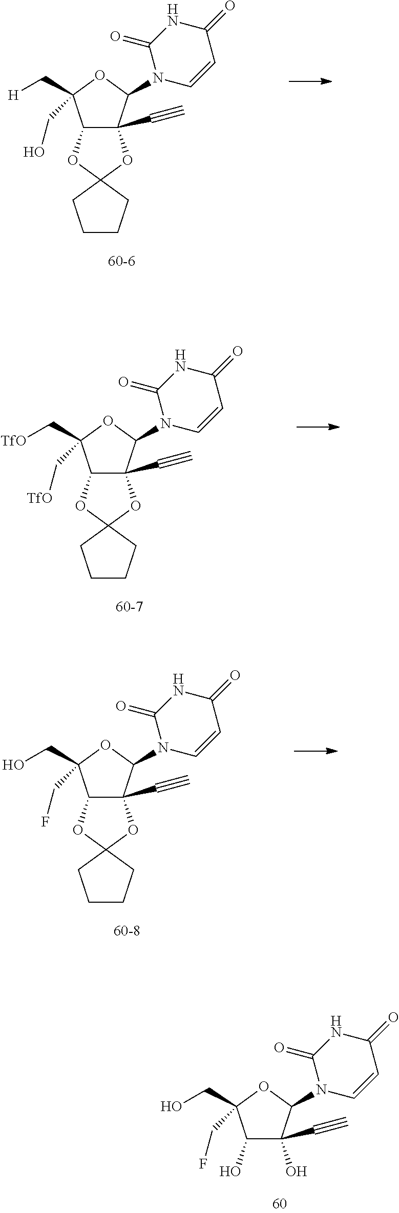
C12C(C#C)(C(N3C=CC(=O)NC3=O)OC1(C[H])CO)OC1(O2)CCCC1.C12C(C#C)(C(N3C=CC(=O)NC3=O)OC1(C[TfO])C[TfO])OC1(O2)CCCC1.C12C(C#C)(C(N3C=CC(=O)NC3=O)OC1(CO)CF)OC1(O2)CCCC1.C1(O)C(C#C)(O)C(N2C=CC(=O)NC2=O)OC1(CO)CF
